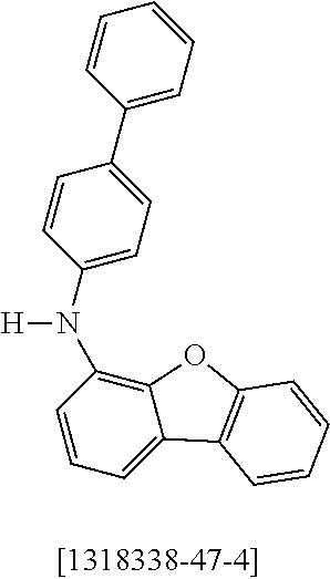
C1(C2=CC=C(N([H])C3=C4C(=CC=C3)C3=C(O4)C=CC=C3)C=C2)=CC=CC=C1
